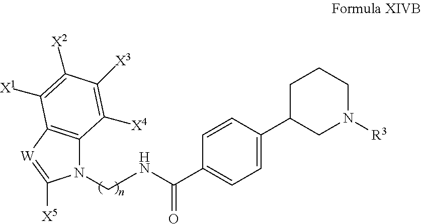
N1(CNC(C2=CC=C(C3CN([R3])CCC3)C=C2)=O)C2=C([W]=C1[X5])C([X1])=C([X2])C([X3])=C2[X4]
